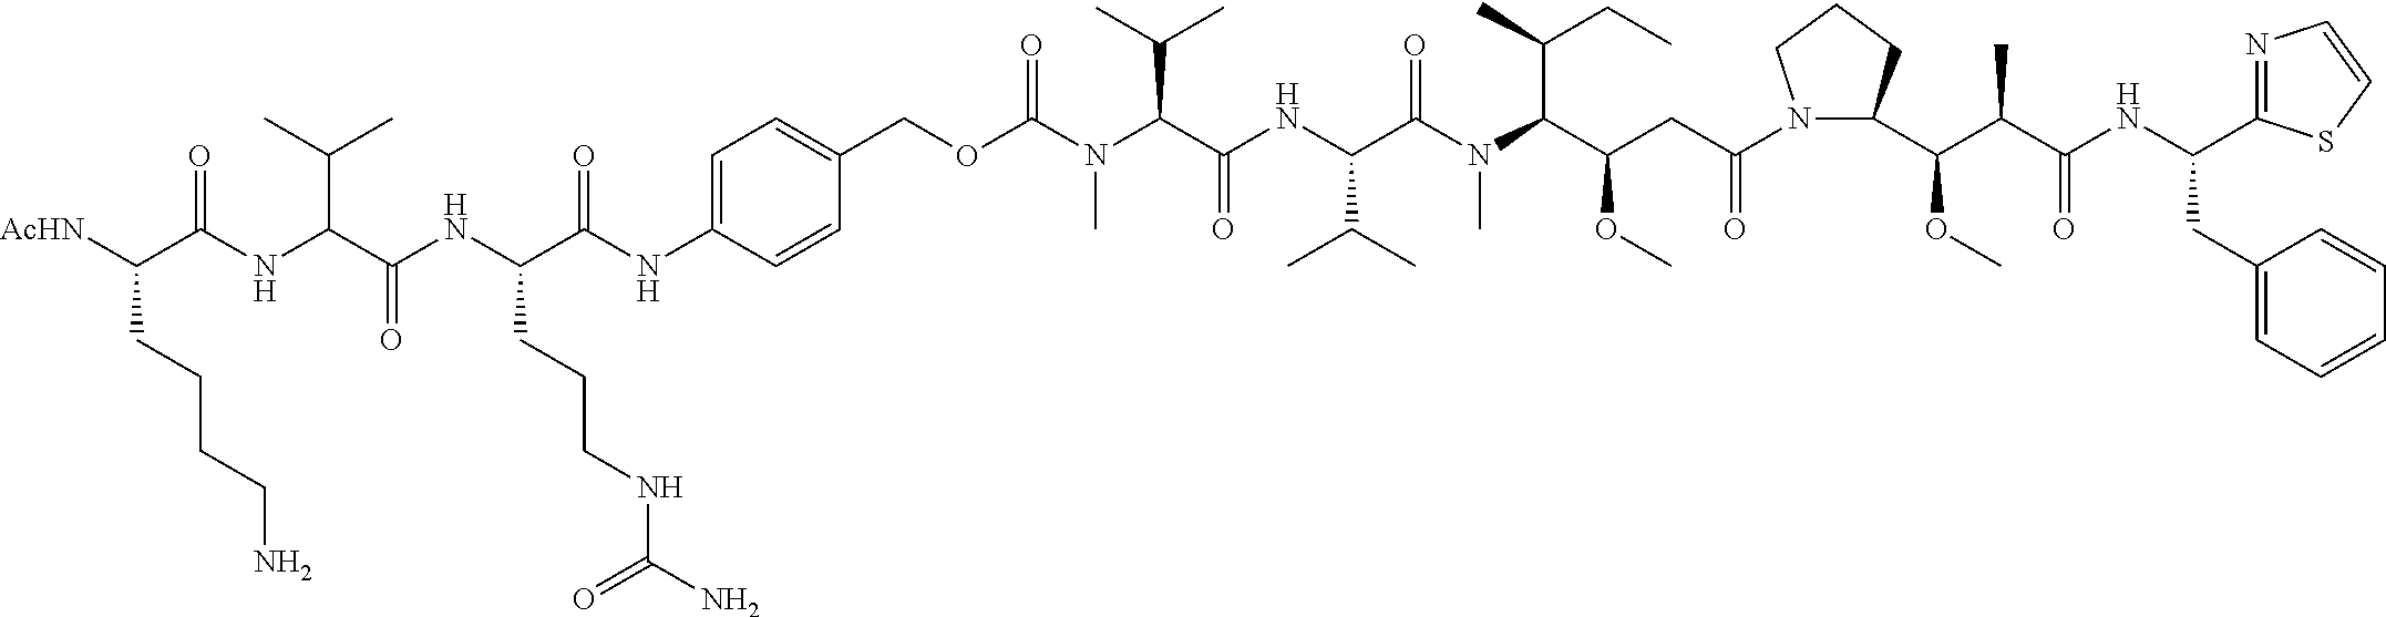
C1(COC(N(C(C(NC(C(N(C(C(CC(N2C(C(C(C(NC(CC3=CC=CC=C3)C3=NC=CS3)=O)C)OC)CCC2)=O)OC)C(C)CC)C)=O)C(C)C)=O)C(C)C)C)=O)=CC=C(NC(C(NC(C(NC(C([AcHN])CCCCN)=O)C(C)C)=O)CCCNC(N)=O)=O)C=C1
